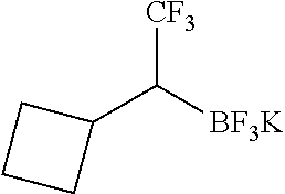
C1(C([BF3K])[CF3])CCC1
